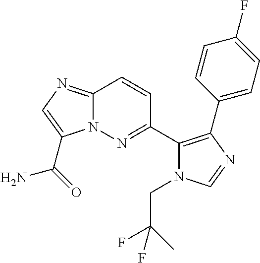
C12=NC=C(C(=O)N)N1N=C(C1=C(C3=CC=C(F)C=C3)N=CN1CC(F)(F)C)C=C2
